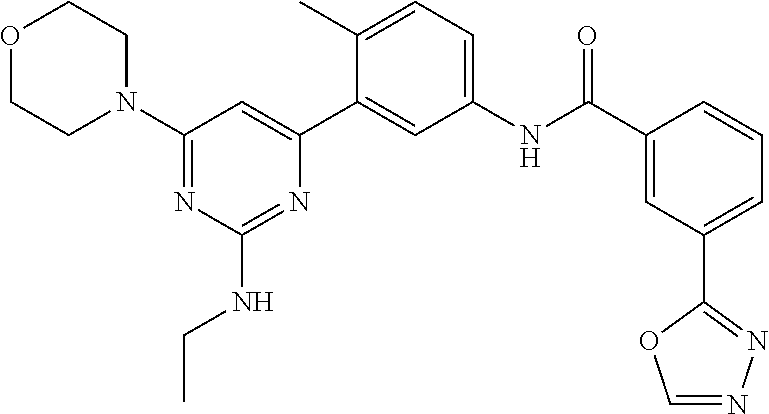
O1CCN(C2=NC(NCC)=NC(C3=CC(NC(C4=CC(C5=NN=CO5)=CC=C4)=O)=CC=C3C)=C2)CC1
